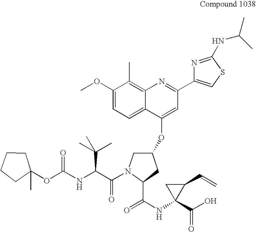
C1(OC)=CC=C2C(=C1C)N=C(C1=CSC(NC(C)C)=N1)C=C2OC1CN(C(=O)C(C(C)(C)C)NC(OC2(C)CCCC2)=O)C(C(=O)NC2(C(=O)O)C(C=C)C2)C1
